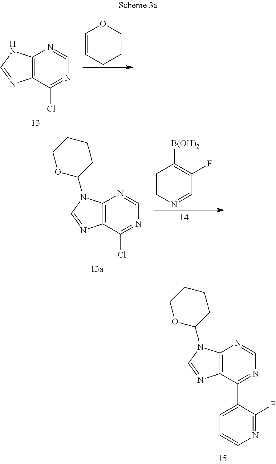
C12=C(C(C3=CC=CN=C3F)=NC=N1)N=CN2C1CCCCO1.C12=C(C(Cl)=NC=N1)N=CN2.C1=CCCCO1.C12=C(C(Cl)=NC=N1)N=CN2C1CCCCO1.C1=CN=CC(F)=C1[B(OH)2]
